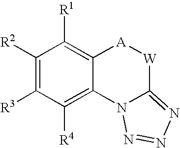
C1([R2])=C([R3])C([R4])=C2C(=C1[R1])[A][W]C1=NN=NN21
